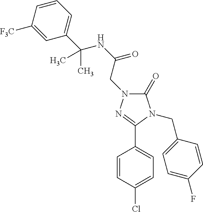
C1(=O)N(CC(NC(C2=CC=CC([F3C])=C2)(C)C)=O)N=C(C2=CC=C(Cl)C=C2)N1CC1=CC=C(F)C=C1
